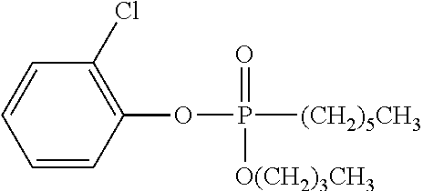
C1=CC(OP([(CH2)5CH3])(=O)[O(CH2)3CH3])=C(Cl)C=C1
